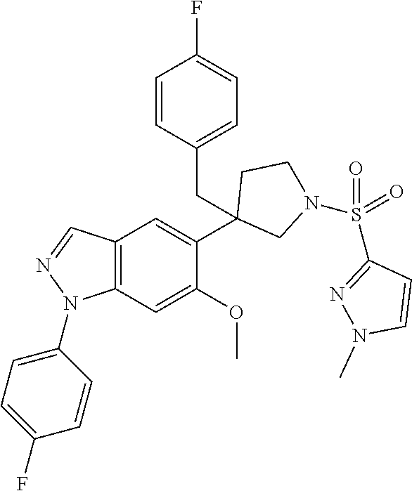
C12=C(C=C(OC)C(C3(CC4=CC=C(F)C=C4)CN(S(C4=NN(C)C=C4)(=O)=O)CC3)=C1)N(C1=CC=C(F)C=C1)N=C2
